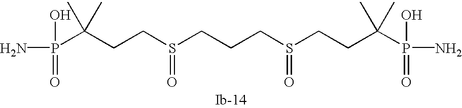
C(CS(CCCS(CCC(C)(C)P(N)(O)=O)=O)=O)C(C)(C)P(N)(O)=O
